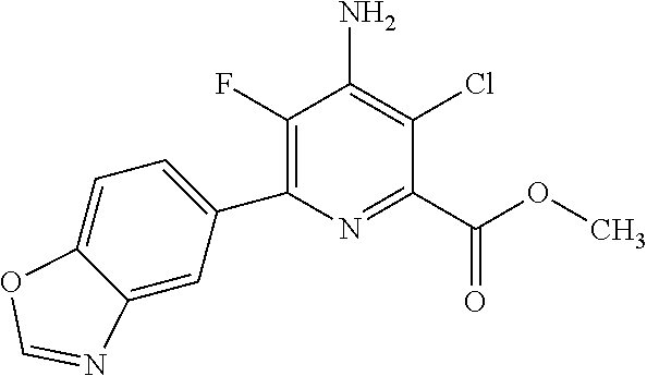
N1=C(C(=O)OC)C(Cl)=C(N)C(F)=C1C1=CC=C2C(=C1)N=CO2
